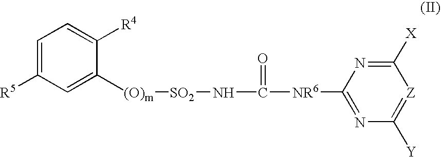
C1=C([(O)m][SO2]NC([NR6]C2=NC([Y])=[Z]C([X])=N2)=O)C([R4])=CC=C1[R5]
